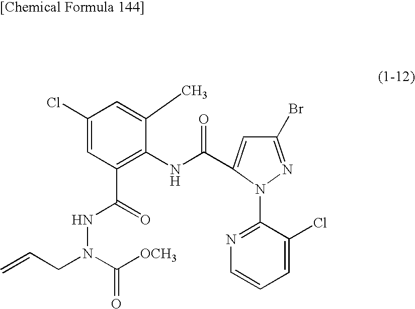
C1(Br)=NN(C2=NC=CC=C2Cl)C(C(NC2=C(C(NN(C(=O)[OCH3])CC=C)=O)C=C(Cl)C=C2C)=O)=C1
